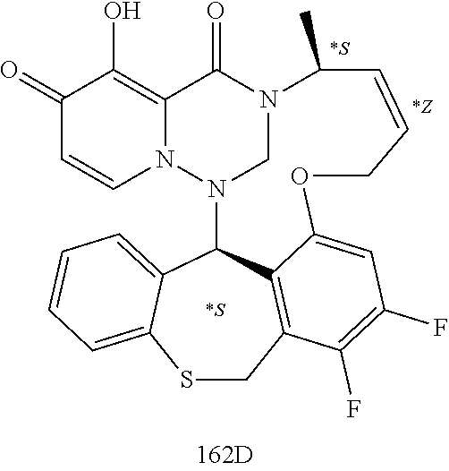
C1(=O)C=CN2C(=C1O)C(=O)N1CN2C2C3=CC=CC=C3SCC3=C2C(=CC(F)=C3F)OCC=CC1C.[*S].[*Z].[*S]
